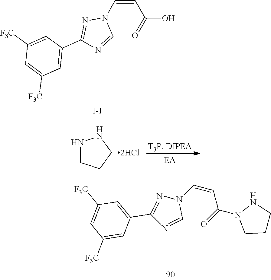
O=C(C=CN1N=C(C2=CC([F3C])=CC([F3C])=C2)N=C1)O.[I-].N1(C=CC(N2CCCN2)=O)N=C(C2=CC([F3C])=CC([F3C])=C2)N=C1.N1CCCN1
